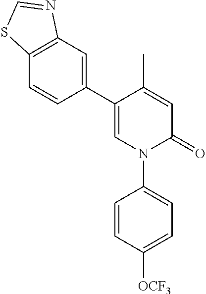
C1=C(C)C(C2=CC3=C(C=C2)SC=N3)=CN(C2=CC=C([OCF3])C=C2)C1=O
